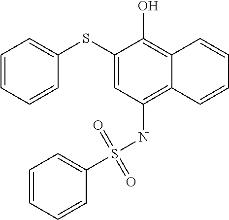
C1=CC=CC(SC2=CC(NS(C3=CC=CC=C3)(=O)=O)=C3C(=C2O)C=CC=C3)=C1
